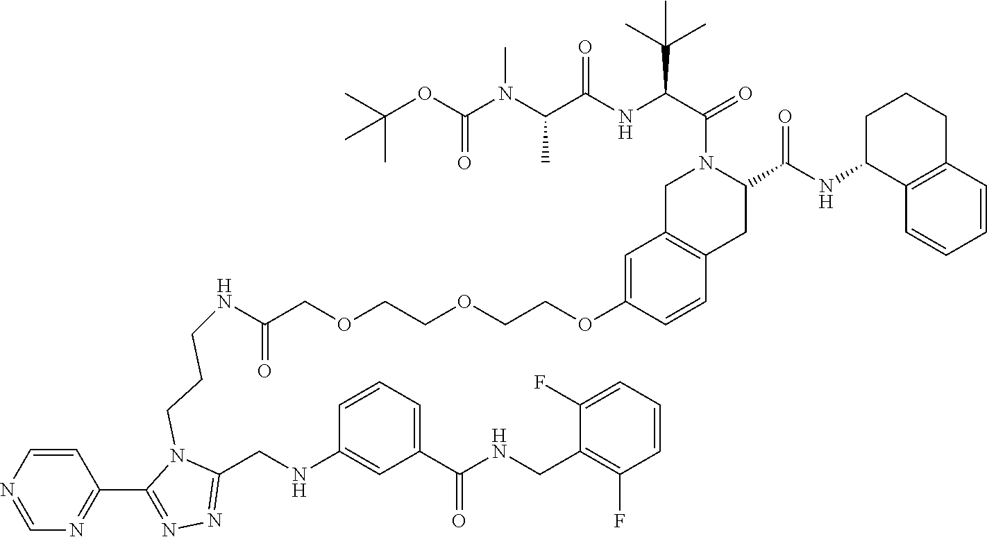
C1=CC2=C(C=C1OCCOCCOCC(NCCCN1C(CNC3=CC(C(NCC4=C(F)C=CC=C4F)=O)=CC=C3)=NN=C1C1=NC=NC=C1)=O)CN(C(C(NC(C(N(C(OC(C)(C)C)=O)C)C)=O)C(C)(C)C)=O)C(C(NC1C3=C(CCC1)C=CC=C3)=O)C2
